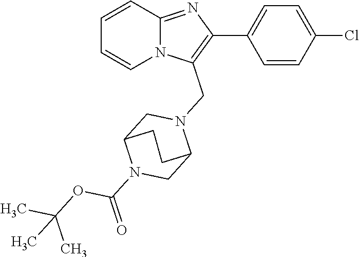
C12=NC(C3=CC=C(Cl)C=C3)=C(CN3CC4N(C(=O)OC(C)(C)C)CC3CC4)N1C=CC=C2
